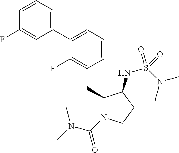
C1(CC2N(C(=O)N(C)C)CCC2NS(N(C)C)(=O)=O)=C(F)C(C2=CC=CC(F)=C2)=CC=C1
